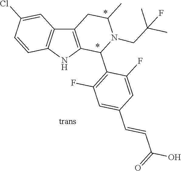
C12=C(NC3=C1C=C(Cl)C=C3)C(C1=C(F)C=C(C=CC(O)=O)C=C1F)N(CC(C)(C)F)C(C)C2
